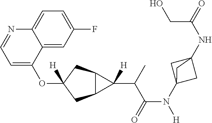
O(C1([H])CC2C(C1)C2(C(C(N([H])C12CC(NC(=O)CO)(C1)C2)=O)C)[H])C1=CC=NC2=CC=C(F)C=C12
